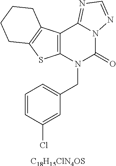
C1=CC(Cl)=CC(CN2C(=O)N3C(=NC=N3)C3=C2SC2=C3CCCC2)=C1.[C18H15ClN4OS]
